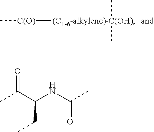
CC(C(NC(C)=O)CC)=O.C[C(O)][(C1-6-alkylene)-C(OH)](C)C
